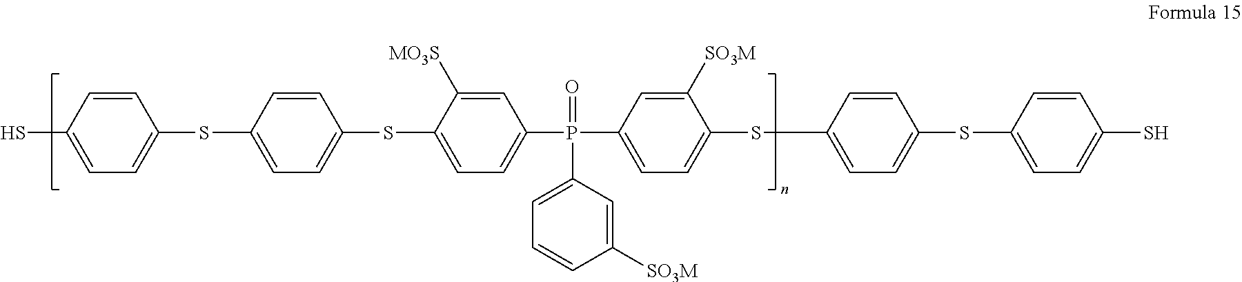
C1=CC(S)=CC=C1SC1=CC=C(SC2=CC=C(P(C3=CC=C(SC4=CC=C(SC5=CC=C(S)C=C5)C=C4)C([SO3M])=C3)(=O)C3=CC=CC([SO3M])=C3)C=C2[MO3S])C=C1
